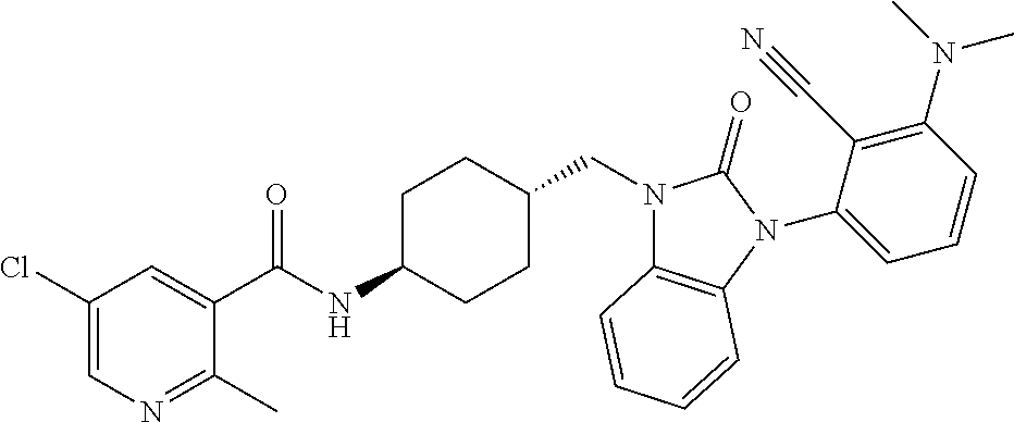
C1(Cl)=CN=C(C)C(C(NC2CCC(CN3C4=C(N(C5=CC=CC(N(C)C)=C5C#N)C3=O)C=CC=C4)CC2)=O)=C1
